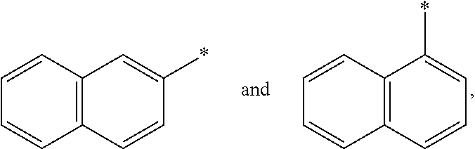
C1=CC2=C(C=C1)C=CC=C2*.C1=CC2=C(C=C1)C=CC(*)=C2
